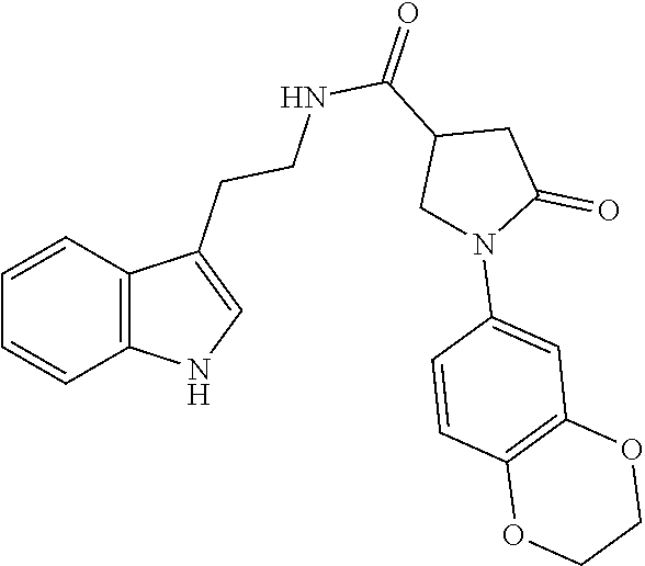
C12=C(C=CC=C1)C(CCNC(C1CN(C3=CC4=C(C=C3)OCCO4)C(=O)C1)=O)=CN2
